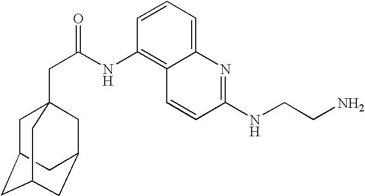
C1C2CC3CC(CC1(CC(=O)NC1=C4C(=CC=C1)N=C(NCCN)C=C4)C3)C2
